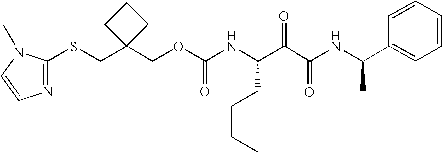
C1(COC(NC(C(C(NC(C2=CC=CC=C2)C)=O)=O)CCCC)=O)(CSC2=NC=CN2C)CCC1
